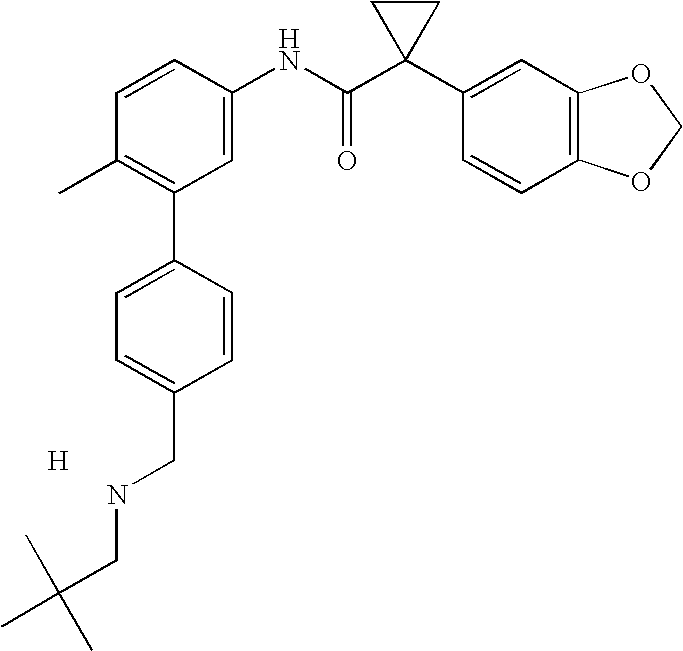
C1=CC(NC(C2(C3=CC4=C(C=C3)OCO4)CC2)=O)=CC(C2=CC=C(CNCC(C)(C)C)C=C2)=C1C.[H]
